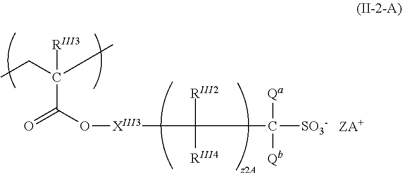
CCC(C)(C(=O)O[XIII3]C(C([SO3-])([Qa])[Qb])([RIII2])[RIII4])[RIII3]
